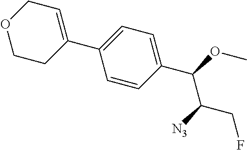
C1(C2=CC=C(C(OC)C([N3])CF)C=C2)=CCOCC1
